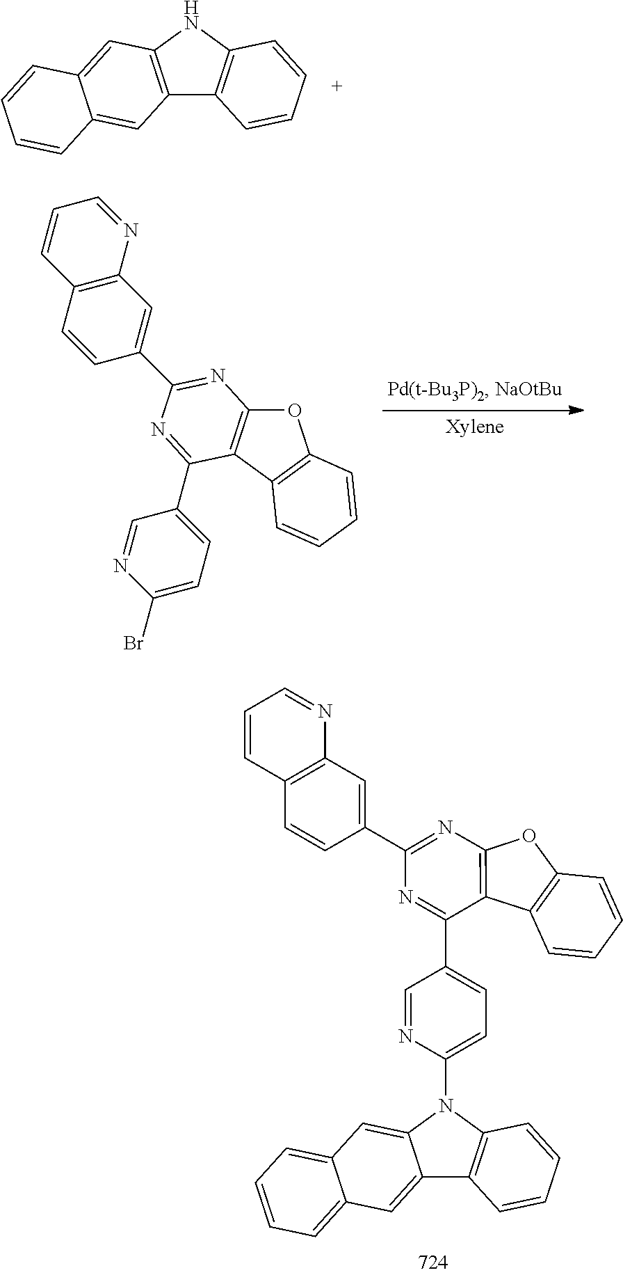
C12=C(NC3=C1C=CC=C3)C=C1C(=C2)C=CC=C1.O1C2=C(C3=C1C=CC=C3)C(C1=CC=C(N3C4=C(C5=CC6=CC=CC=C6C=C53)C=CC=C4)N=C1)=NC(C1=CC3=C(C=C1)C=CC=N3)=N2.O1C2=C(C3=C1C=CC=C3)C(C1=CC=C(Br)N=C1)=NC(C1=CC3=C(C=C1)C=CC=N3)=N2
